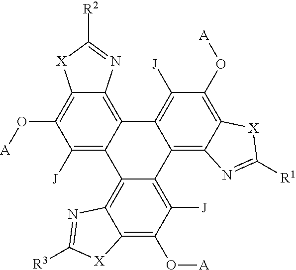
C1([J])=C2C(=C3C(=C1O[A])[X]C([R2])=N3)C1=C([J])C(O[A])=C3C(=C1C1=C([J])C(O[A])=C4C(=C21)N=C([R3])[X]4)N=C([R1])[X]3
